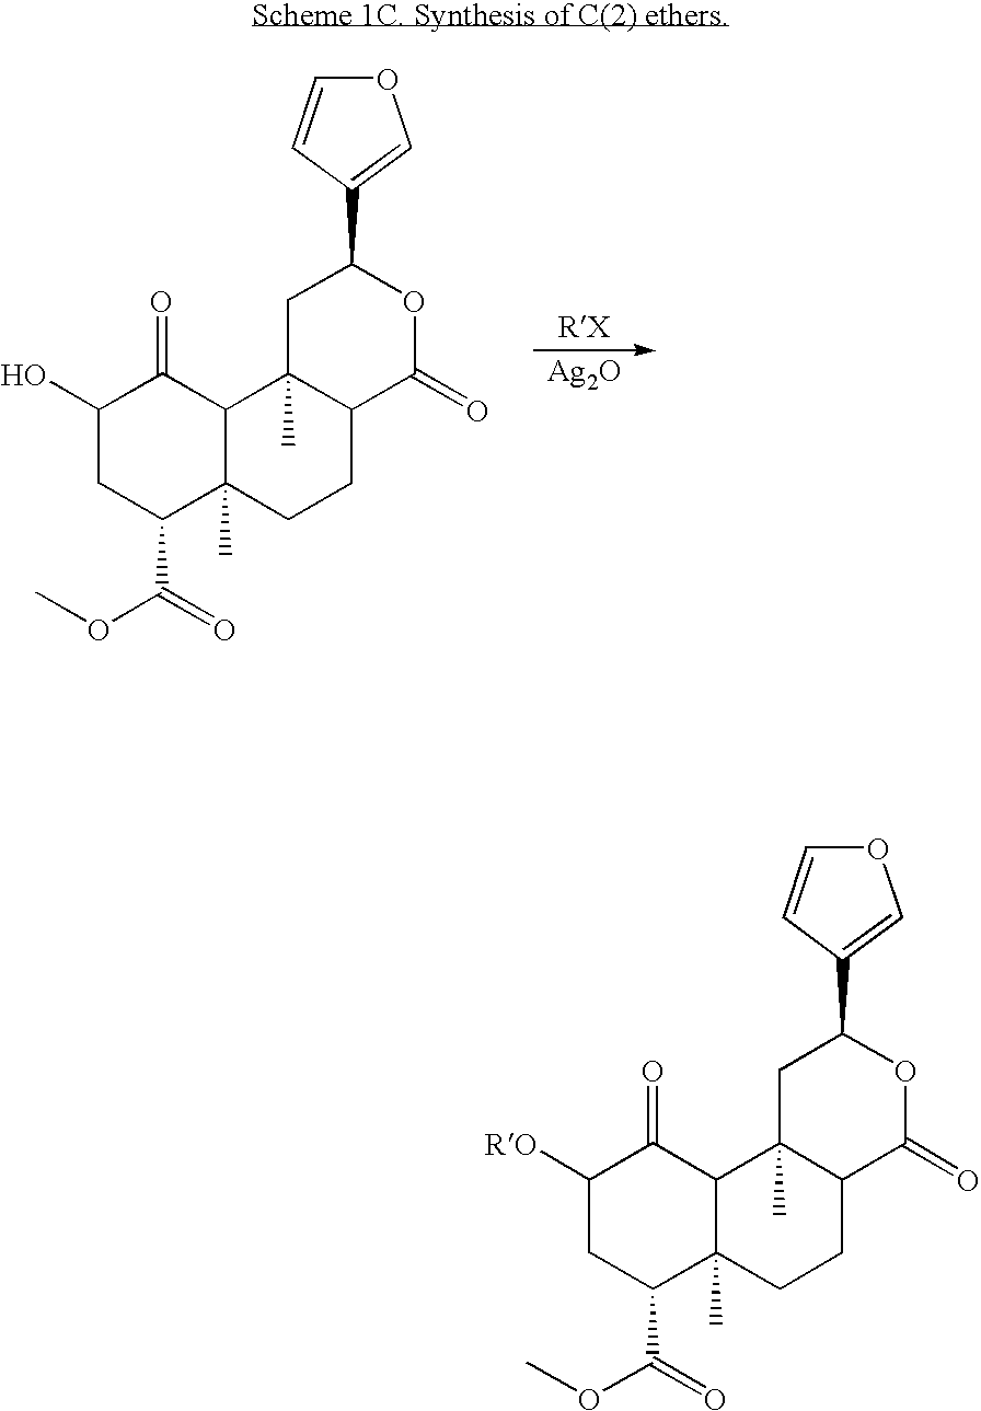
[Ag2O].C1(O)CC(C(=O)OC)C2(C)C(C1=O)C1(C)C(CC2)C(=O)OC(C2=COC=C2)C1.C1([RO])CC(C(=O)OC)C2(C)C(C1=O)C1(C)C(CC2)C(=O)OC(C2=COC=C2)C1
